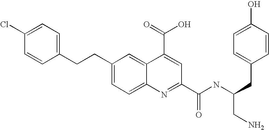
C(C1=CC=C2C(=C1)C(C(=O)O)=CC(C(NC(CC1=CC=C(O)C=C1)CN)=O)=N2)CC1=CC=C(Cl)C=C1
